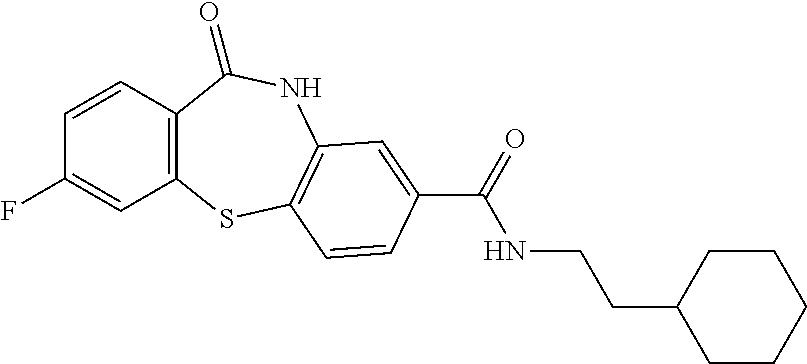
C1=CC2=C(C=C1F)SC1=C(NC2=O)C=C(C(=O)NCCC2CCCCC2)C=C1
